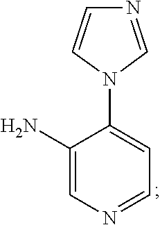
C1(N)=CN=CC=C1N1C=NC=C1
